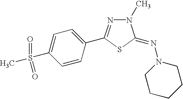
C1=CC(C2=NN(C)C(=NN3CCCCC3)S2)=CC=C1S(C)(=O)=O
